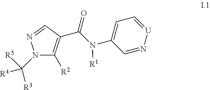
N1(C([R4])([R3])[R5])C([R2])=C(C(=O)N(C2=CC=[U]N=C2)[R1])C=N1
